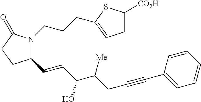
C1(C=CC(C(CC#CC2=CC=CC=C2)[Me])O)N(CCCC2=CC=C([CO2H])S2)C(=O)CC1
